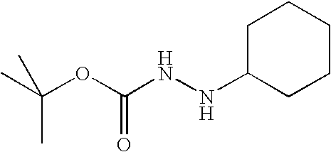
C1(NNC(OC(C)(C)C)=O)CCCCC1
